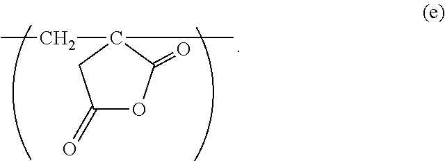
C1(=O)OC(=O)C(C)(CC)C1
